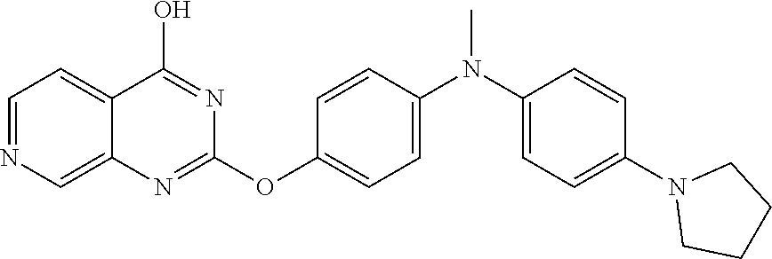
C1=NC=C2C(=C1)C(O)=NC(OC1=CC=C(N(C3=CC=C(N4CCCC4)C=C3)C)C=C1)=N2
